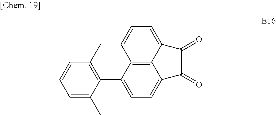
C12=C3C(=CC=C1)C(=O)C(=O)C3=CC=C2C1=C(C)C=CC=C1C
